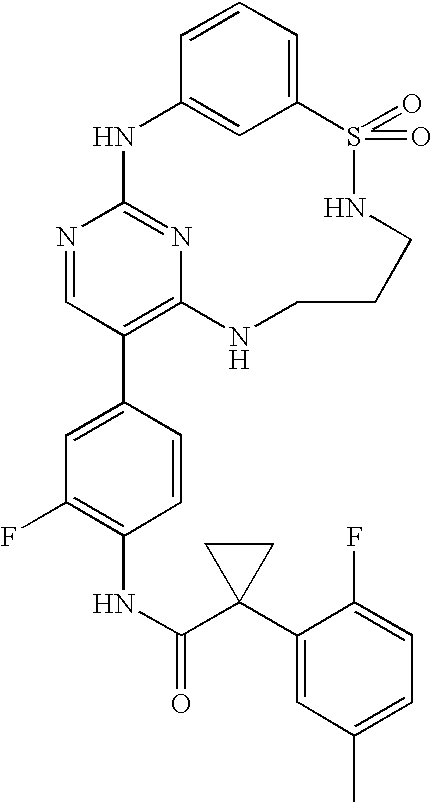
C12=CC=CC(=C1)NC1=NC(=C(C3=CC(F)=C(NC(=O)C4(C5=CC(C)=CC=C5F)CC4)C=C3)C=N1)NCCCNS2(=O)=O
